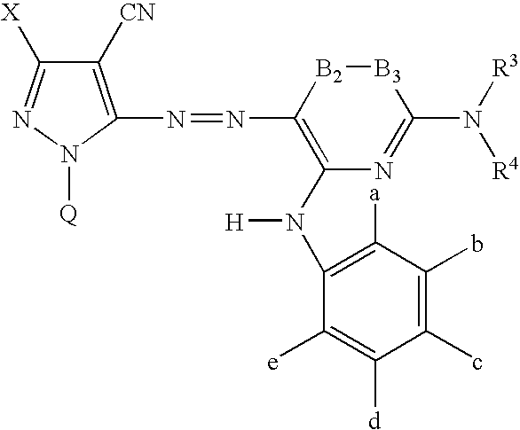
C1([CN])=C(N=NC2=C(N(C3=C([a])C(b)=C(c)C([d])=C3[e])[H])N=C(N([R3])[R4])[B3][B2]2)N([Q])N=C1[X]
